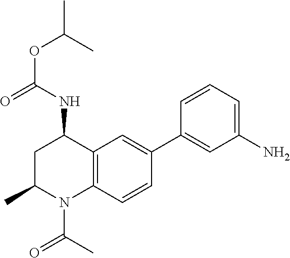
O=C(NC1CC(C)N(C(=O)C)C2=C1C=C(C1=CC(N)=CC=C1)C=C2)OC(C)C
